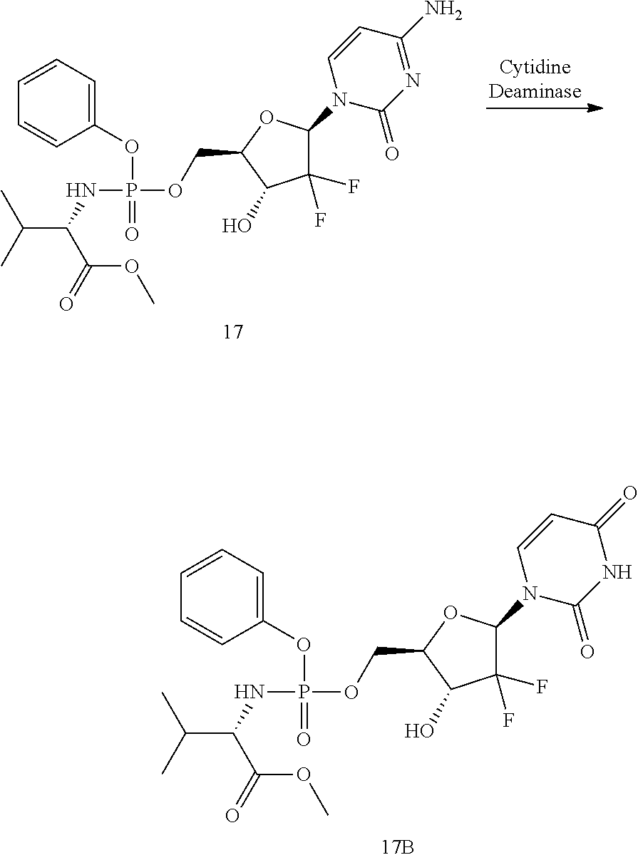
C1=CC=CC(OP(=O)(NC(C(C)C)C(=O)OC)OCC2C(O)C(F)(F)C(N3C(=O)N=C(N)C=C3)O2)=C1.C1=CC=CC(OP(=O)(NC(C(C)C)C(=O)OC)OCC2C(O)C(F)(F)C(N3C(=O)NC(=O)C=C3)O2)=C1
